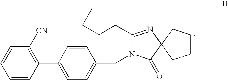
C1=CC=CC(C2=CC=C(CN3C(=O)C4(N=C3CCCC)CCCC4)C=C2)=C1[CN]
